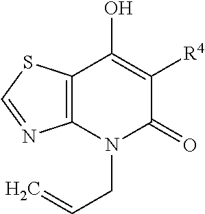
C12=C(N(CC=C)C(=O)C([R4])=C1O)N=CS2
